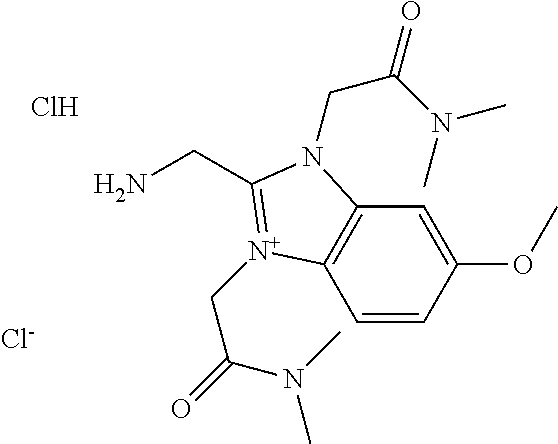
NCC1=[N+](CC(=O)N(C)C)C2=C(C=C(OC)C=C2)N1CC(=O)N(C)C.[Cl-].Cl
